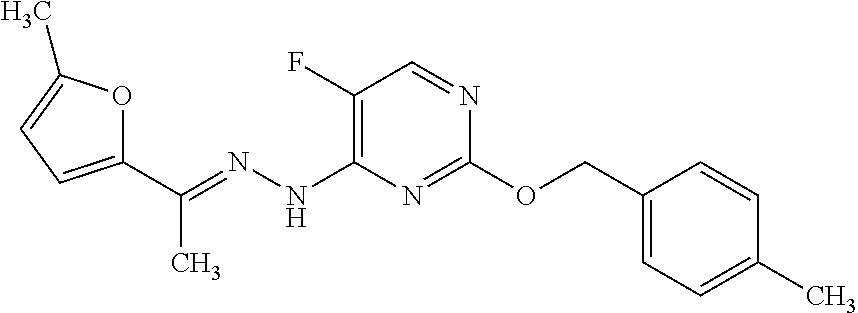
C1(COC2=NC(NN=C(C3=CC=C(C)O3)C)=C(F)C=N2)=CC=C(C)C=C1
